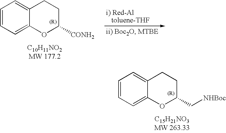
C1=CC=C2C(=C1)CCC(C[NHBoc])O2.C1=CC=C2C(=C1)CCC([CONH2])O2
